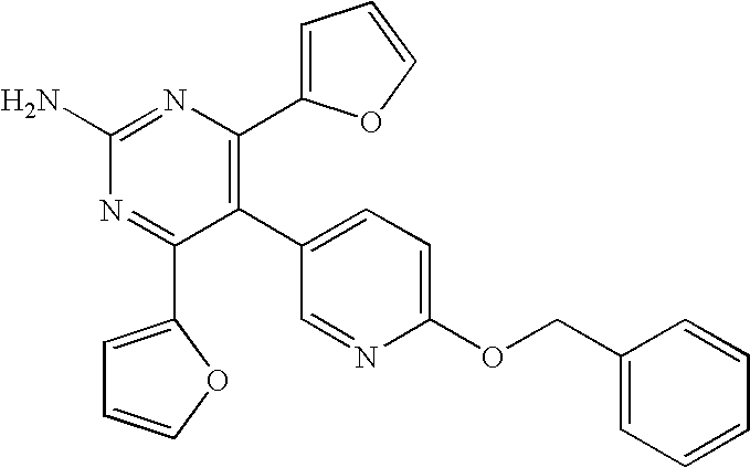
C1(C2=C(C3=CC=CO3)N=C(N)N=C2C2=CC=CO2)=CC=C(OCC2=CC=CC=C2)N=C1
